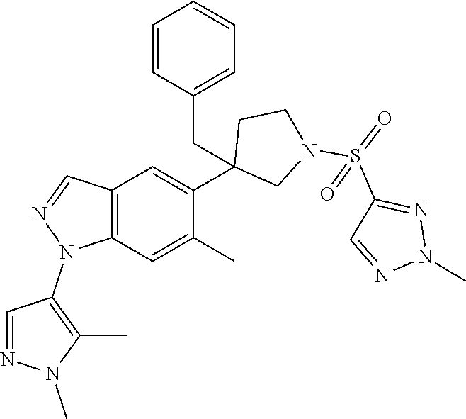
C12=C(C=C(C)C(C3(CC4=CC=CC=C4)CN(S(=O)(C4=NN(C)N=C4)=O)CC3)=C1)N(C1=C(C)N(C)N=C1)N=C2
